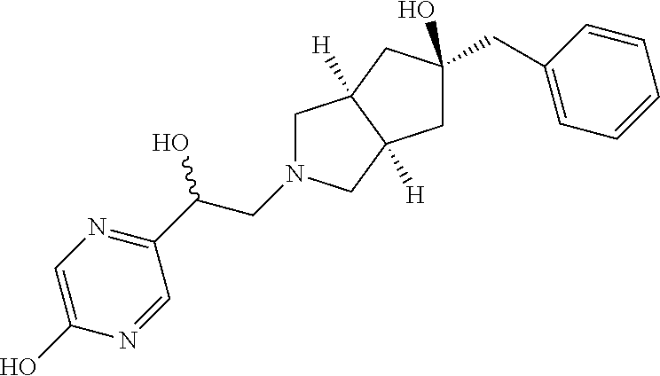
C1N(CC(C2=NC=C(O)N=C2)O)CC2([H])C1([H])CC(O)(CC1=CC=CC=C1)C2
